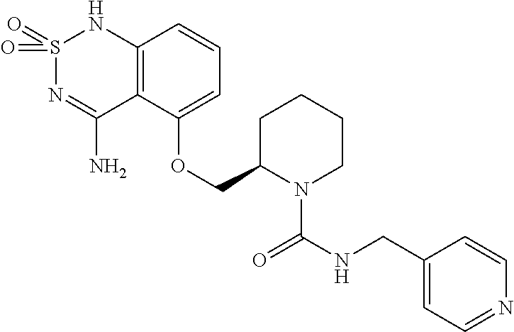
C12=C(C(OCC3N(C(=O)NCC4=CC=NC=C4)CCCC3)=CC=C1)C(N)=NS(=O)(=O)N2
